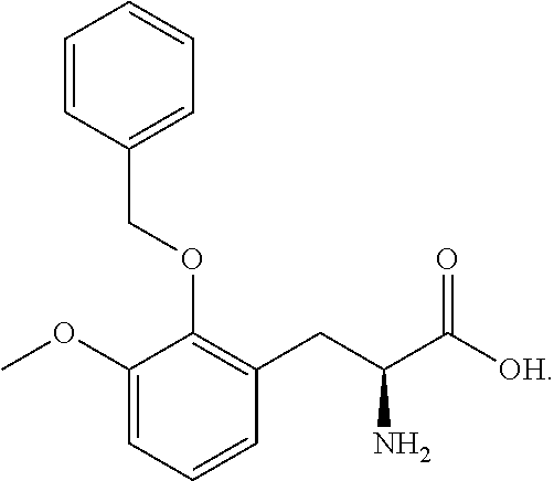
C1=CC(COC2=C(CC(C([OH])=O)N)C=CC=C2OC)=CC=C1
